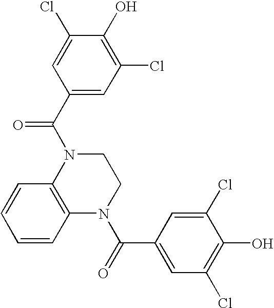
C1=CC2=C(C=C1)N(C(C1=CC(Cl)=C(O)C(Cl)=C1)=O)CCN2C(=O)C1=CC(Cl)=C(O)C(Cl)=C1
